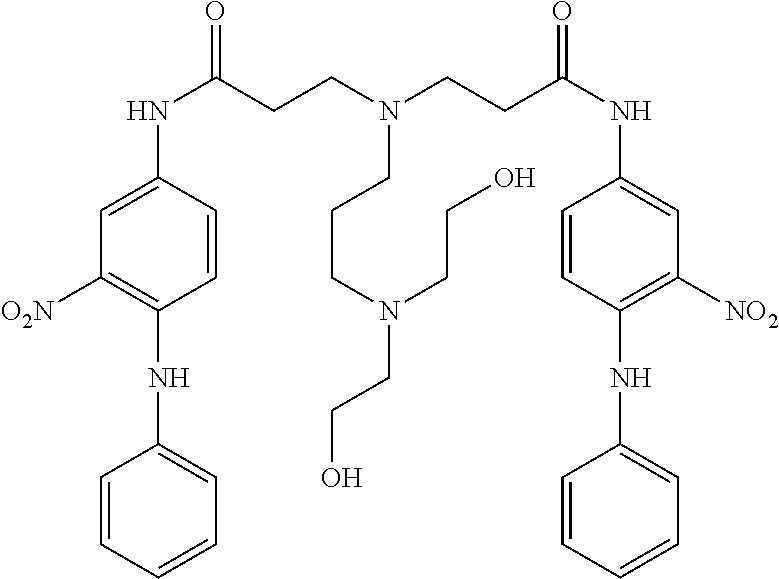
C1=CC=CC=C1NC1=C([O2N])C=C(NC(=O)CCN(CCC(NC2=CC([NO2])=C(NC3=CC=CC=C3)C=C2)=O)CCCN(CCO)CCO)C=C1
